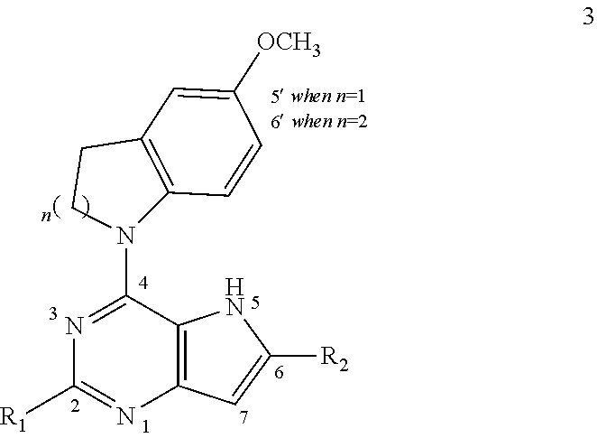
C1([R1])=NC2=C(C(N3C4=C(CC3)C=C([OCH3])C=C4)=N1)NC([R2])=C2
